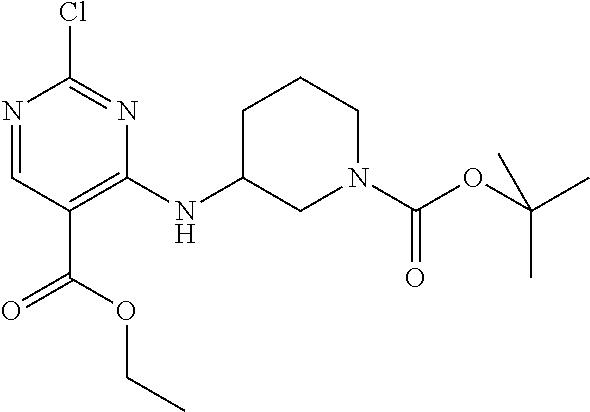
N1=CC(C(OCC)=O)=C(NC2CN(C(OC(C)(C)C)=O)CCC2)N=C1Cl
